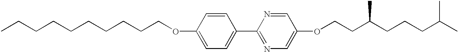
CCCCCCCCCCOC1=CC=C(C2=NC=C(OCCC(CCCC(C)C)C)C=N2)C=C1
